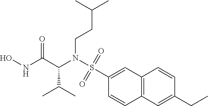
ONC(C(N(S(=O)(=O)C1=CC2=C(C=C(CC)C=C2)C=C1)CCC(C)C)C(C)C)=O
